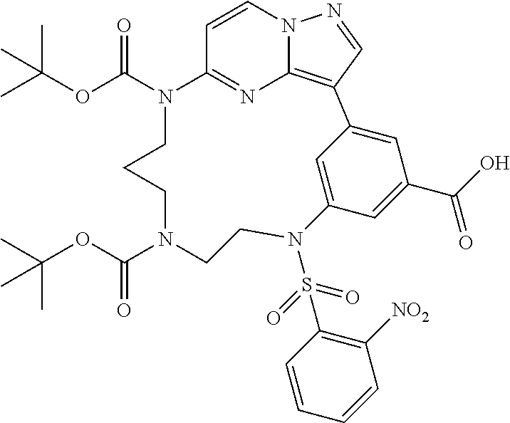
C12=CC(=CC(C(O)=O)=C1)C1=C3N=C(N(C(OC(C)(C)C)=O)CCCN(C(OC(C)(C)C)=O)CCN2S(C2=C([NO2])C=CC=C2)(=O)=O)C=CN3N=C1
